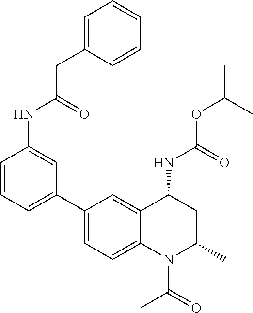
C(OC(C)C)(=O)NC1CC(C)N(C(C)=O)C2=CC=C(C3=CC=CC(NC(CC4=CC=CC=C4)=O)=C3)C=C12
